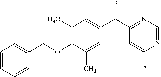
C1(C(C2=CC(C)=C(OCC3=CC=CC=C3)C(C)=C2)=O)=NC=NC(Cl)=C1
